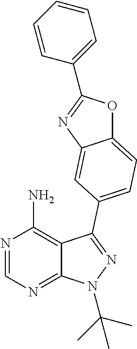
N1=CN=C2C(=C1N)C(C1=CC=C3OC(C4=CC=CC=C4)=NC3=C1)=NN2C(C)(C)C
